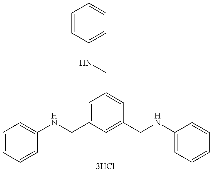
C1=CC=CC(NCC2=CC(CNC3=CC=CC=C3)=CC(CNC3=CC=CC=C3)=C2)=C1
